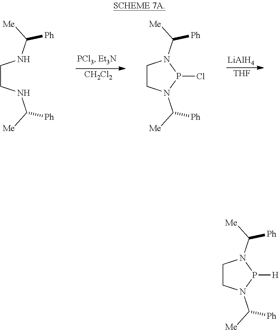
C1CN(C([Ph])[Me])P([H])N1C([Ph])[Me].C(CNC([Ph])[Me])NC([Ph])[Me].[CH2Cl2].C1CN(C([Ph])[Me])P(Cl)N1C([Ph])[Me].[THF].[LiAlH4]
